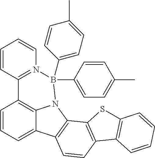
C1=CC=C2C3=C1C1=N(C=CC=C1)B(C1=CC=C(C)C=C1)(C1=CC=C(C)C=C1)N3C1=C2C=CC2=C1SC1=C2C=CC=C1
